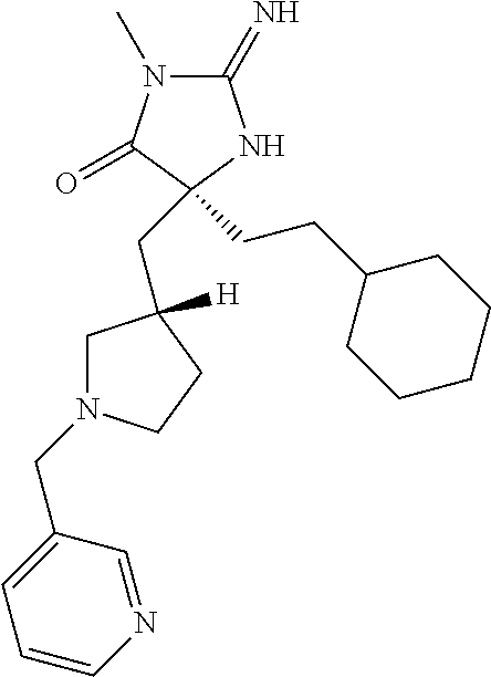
C1(=N)N(C)C(=O)C(CC2([H])CN(CC3=CC=CN=C3)CC2)(CCC2CCCCC2)N1
